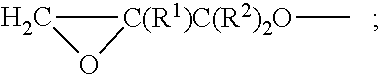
C1[C(R1)C(R2)2O](C)O1
